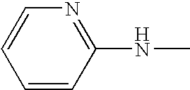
C1=CC(NC)=NC=C1
